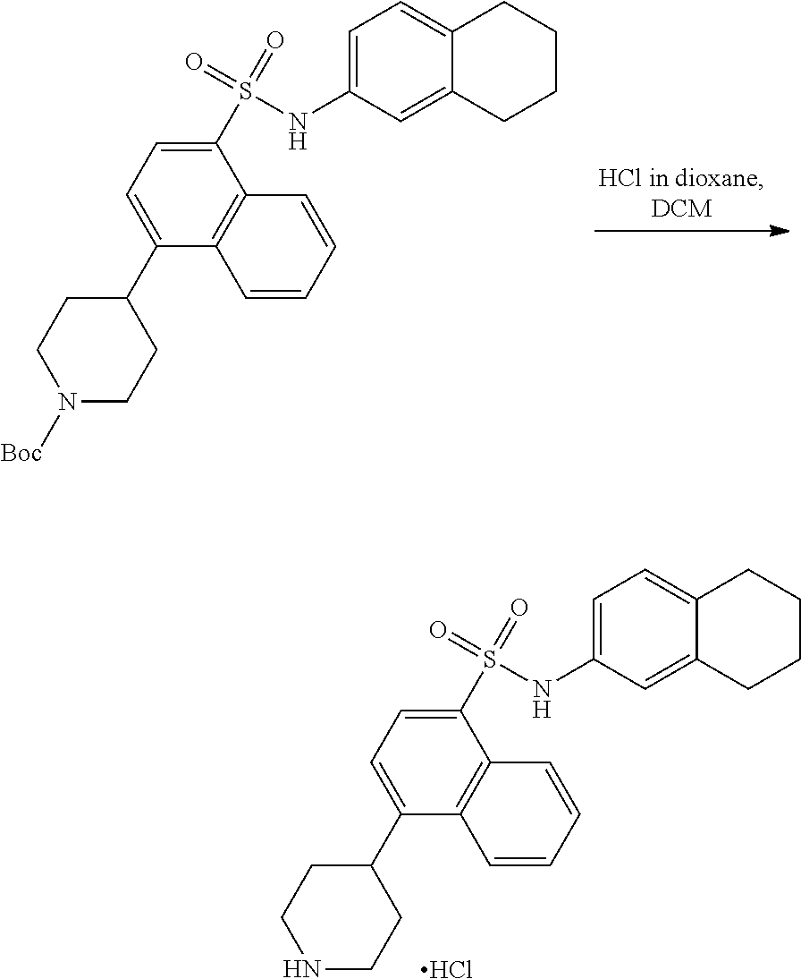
C1(C2=CC=C(S(NC3=CC=C4C(=C3)CCCC4)(=O)=O)C3=C2C=CC=C3)CCN([Boc])CC1.C1(C2=CC=C(S(NC3=CC=C4C(=C3)CCCC4)(=O)=O)C3=C2C=CC=C3)CCNCC1.Cl
